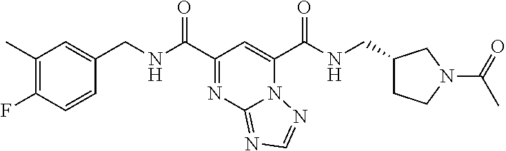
C1(C)=C(F)C=CC(CNC(C2=NC3=NC=NN3C(C(NCC3CCN(C(=O)C)C3)=O)=C2)=O)=C1
